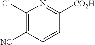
C1(Cl)=C([NC])C=CC([CO2H])=N1
